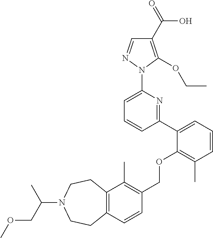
C1(C2=CC=CC(C)=C2OCC2=C(C)C3=C(C=C2)CCN(C(COC)C)CC3)=NC(N2N=CC(C(=O)O)=C2OCC)=CC=C1
